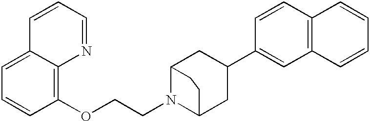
C12=C(C=CC=C1)C=C(C1CC3N(CCOC4=C5C(=CC=C4)C=CC=N5)C(C1)CC3)C=C2
